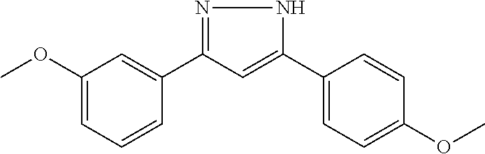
C1(OC)=CC=CC(C2=NNC(C3=CC=C(OC)C=C3)=C2)=C1
